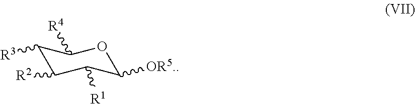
C1([R3])C([R2])C([R1])C([OR5.])OC1[R4]
